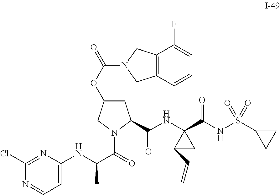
O(C1CC(C(NC2(C(NS(C3CC3)(=O)=O)=O)C(C=C)C2)=O)N(C(=O)C(NC2=CC=NC(Cl)=N2)C)C1)C(N1CC2=C(C1)C(F)=CC=C2)=O
